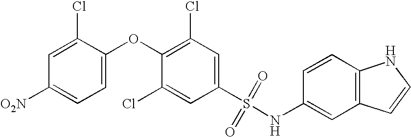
[O2N]C1=CC=C(OC2=C(Cl)C=C(S(=O)(=O)NC3=CC4=C(C=C3)NC=C4)C=C2Cl)C(Cl)=C1
